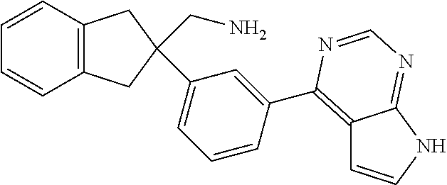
C12=C(C=CC=C1)CC(CN)(C1=CC=CC(C3=C4C=CNC4=NC=N3)=C1)C2
